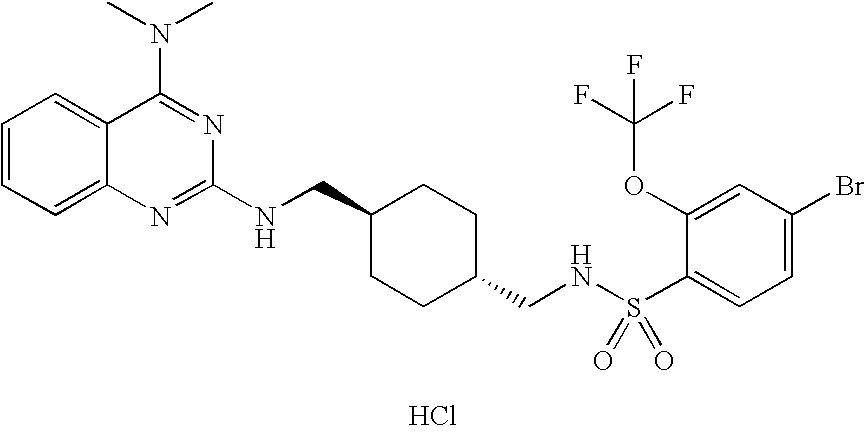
C1=CC=C2C(=C1)C(N(C)C)=NC(NCC1CCC(CNS(C3=CC=C(Br)C=C3OC(F)(F)F)(=O)=O)CC1)=N2.Cl
